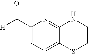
C1(C([H])=O)=CC=C2C(=N1)NCCS2
